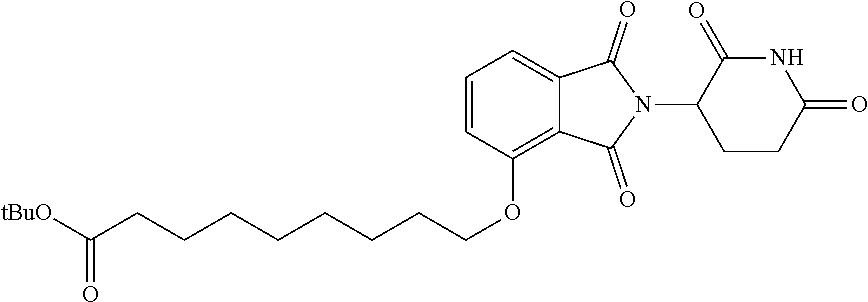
[tBuO]C(CCCCCCCCOC1=C2C(=CC=C1)C(=O)N(C1CCC(=O)NC1=O)C2=O)=O
